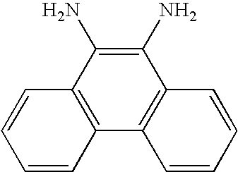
C12=C(C3=C(C(N)=C1N)C=CC=C3)C=CC=C2
